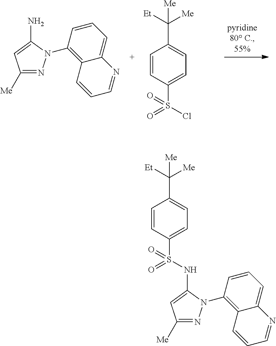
C1([Me])=NN(C2=C3C(=CC=C2)N=CC=C3)C(N)=C1.C1=CC(S(Cl)(=O)=O)=CC=C1C([Me])([Et])[Me].C1=CC(S(=O)(=O)NC2=CC([Me])=NN2C2=C3C(=CC=C2)N=CC=C3)=CC=C1C([Me])([Et])[Me]
